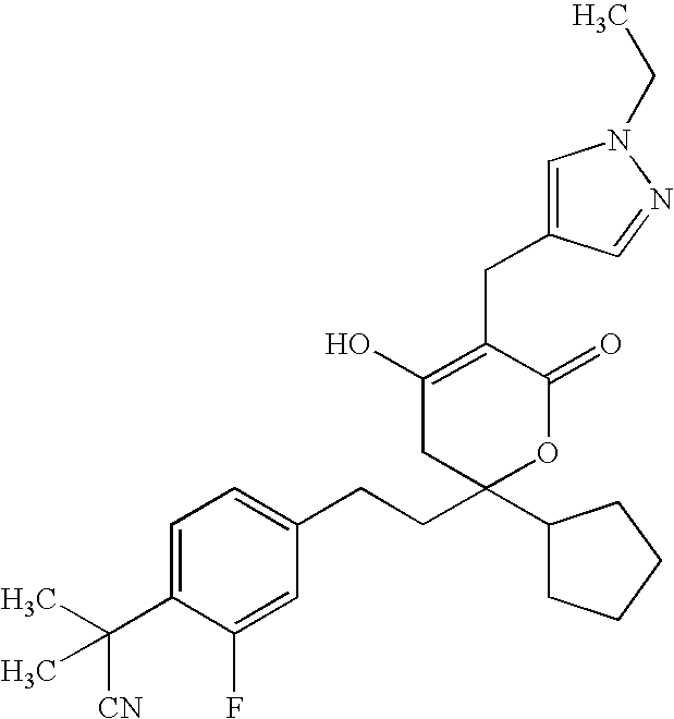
C1=C(C(C)(C)[CN])C(F)=CC(CCC2(C3CCCC3)OC(=O)C(CC3=CN(CC)N=C3)=C(O)C2)=C1
